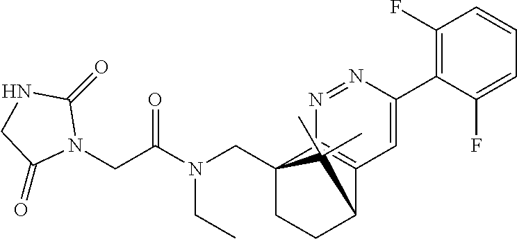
C12(CN(C(CN3C(=O)NCC3=O)=O)CC)CCC(C3=C1N=NC(C1=C(F)C=CC=C1F)=C3)C2(C)C
